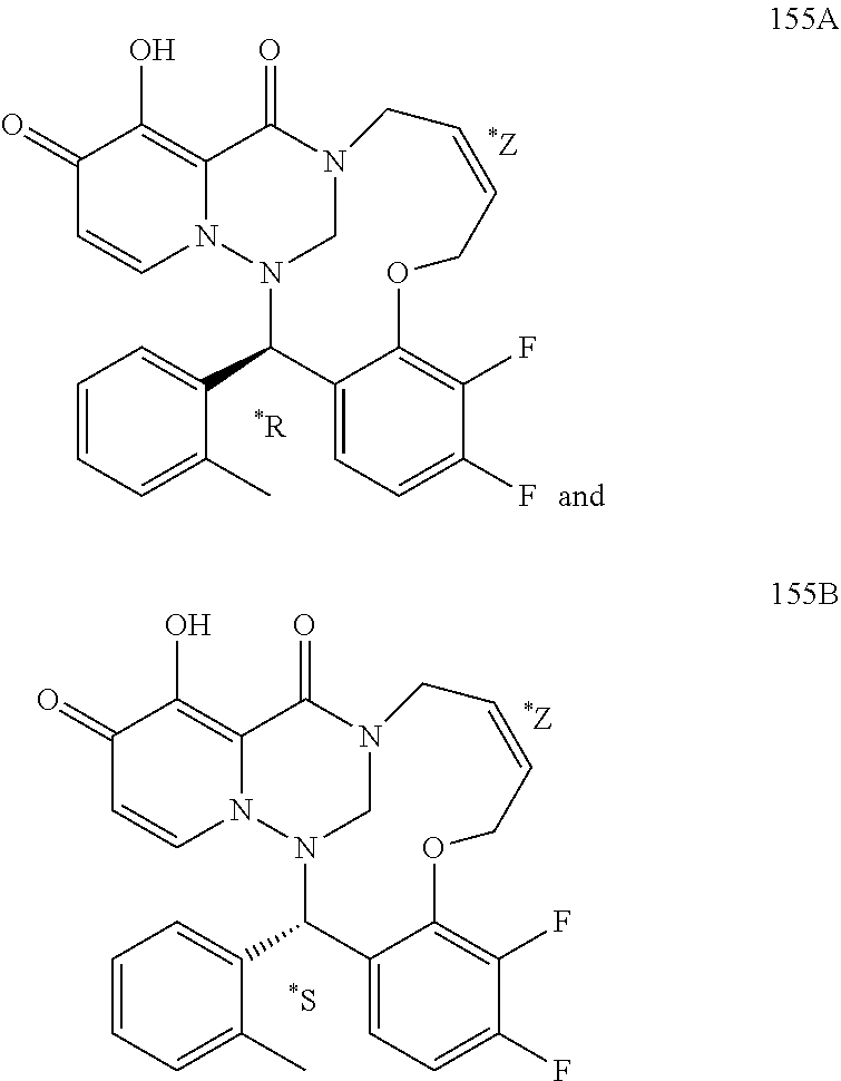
C1(=O)C=CN2C(=C1O)C(=O)N1CN2C(C2=CC=CC=C2C)C2=CC=C(F)C(F)=C2OCC=CC1.C1(=O)C=CN2C(=C1O)C(=O)N1CN2C(C2=CC=CC=C2C)C2=CC=C(F)C(F)=C2OCC=CC1
